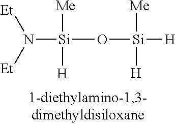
N([Si](O[Si]([H])([Me])[H])([Me])[H])([Et])[Et]
